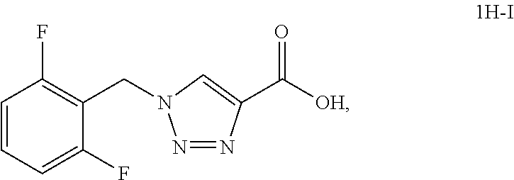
N1=NC(C([OH])=O)=CN1CC1=C(F)C=CC=C1F
